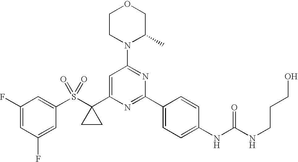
C1(S(C2(C3=CC(N4C(C)COCC4)=NC(C4=CC=C(NC(=O)NCCCO)C=C4)=N3)CC2)(=O)=O)=CC(F)=CC(F)=C1
